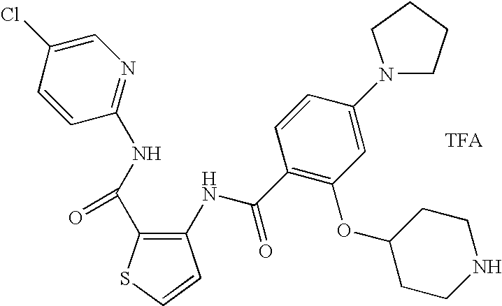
C1(NC(C2=C(OC3CCNCC3)C=C(N3CCCC3)C=C2)=O)=C(C(NC2=NC=C(Cl)C=C2)=O)SC=C1.[TFA]
